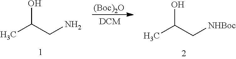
[(Boc)2O].CC(CN)O.CC(C[NHBoc])O
